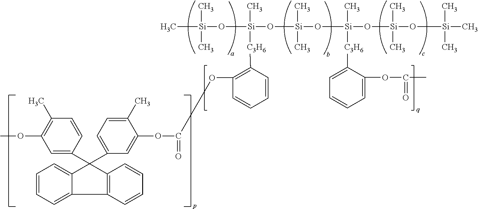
C1=C(C2(C3=CC=C(C)C(OC(=O)OC4=C([C3H6][Si](O[Si](C)(C)C)(O[Si](C)(C)O[Si](C)([C3H6]C5=CC=CC=C5OC(=O)C)O[Si](C)(C)O[Si](C)(C)C)C)C=CC=C4)=C3)C3=CC=CC=C3C3=C2C=CC=C3)C=CC(C)=C1OC
